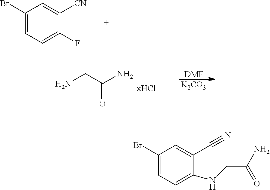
C1(Br)=CC=C(F)C([CN])=C1.[DMF].[K2CO3].NCC(N)=O.C1(Br)=CC=C(NCC(N)=O)C(C#N)=C1
